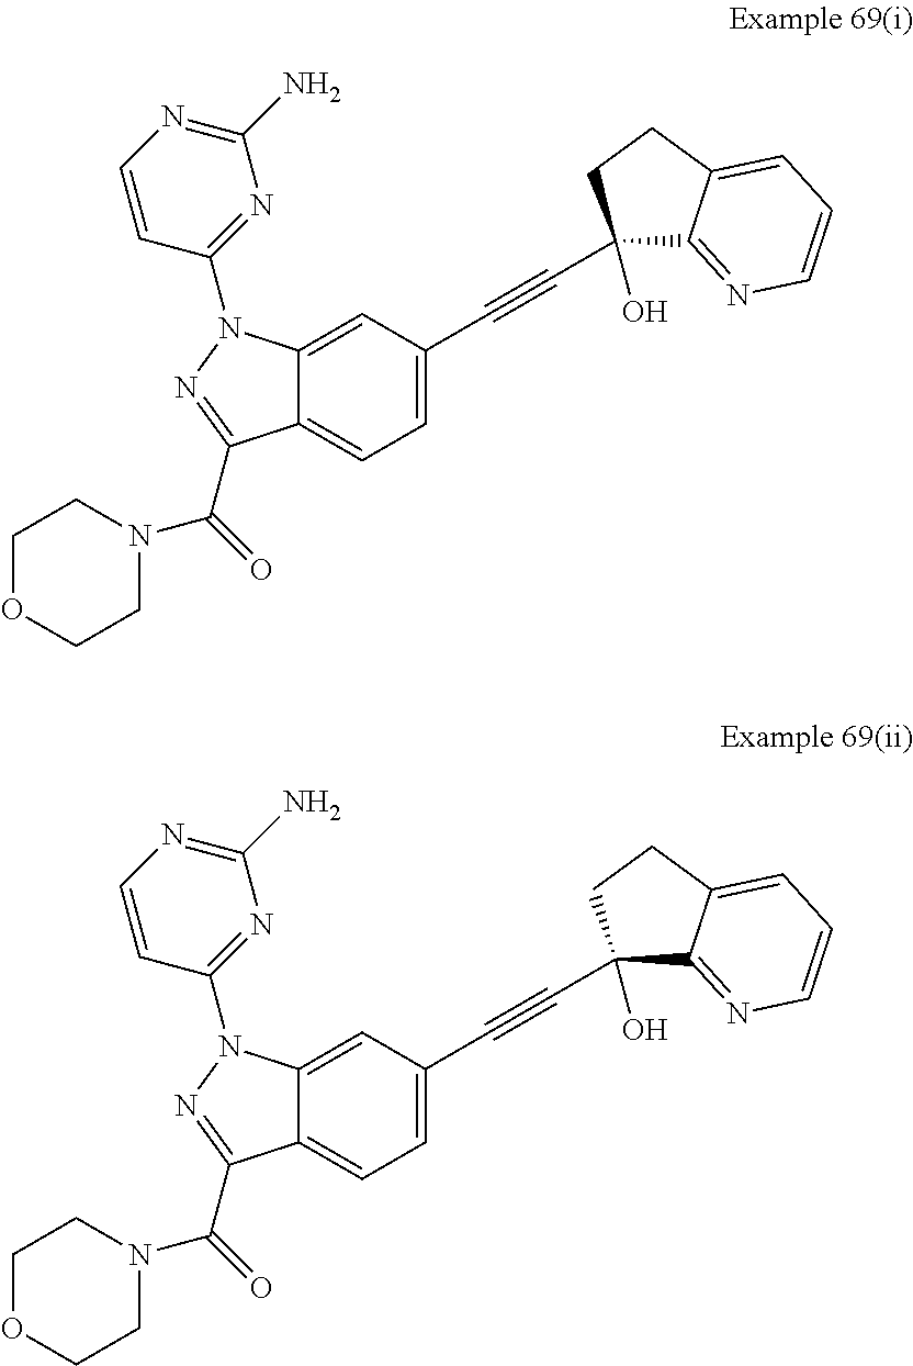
C12=CC(C#CC3(O)C4=NC=CC=C4CC3)=CC=C1C(C(N1CCOCC1)=O)=NN2C1=NC(N)=NC=C1.C12=CC(C#CC3(O)C4=NC=CC=C4CC3)=CC=C1C(C(N1CCOCC1)=O)=NN2C1=NC(N)=NC=C1
